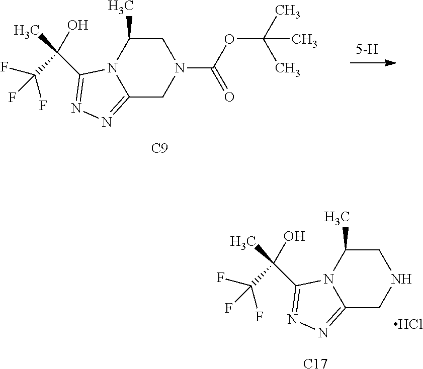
CC(OC(=O)N1CC(C)N2C(=NN=C2C(C(F)(F)F)(O)C)C1)(C)C.[C9].N1CC(C)N2C(=NN=C2C(C(F)(F)F)(O)C)C1.[C17].Cl
